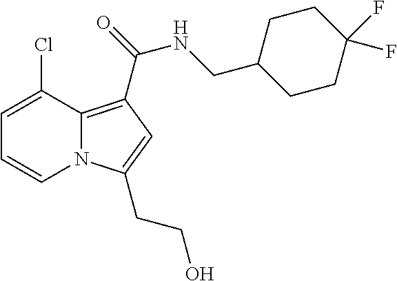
C1=C(Cl)C2=C(C(NCC3CCC(F)(F)CC3)=O)C=C(CCO)N2C=C1
